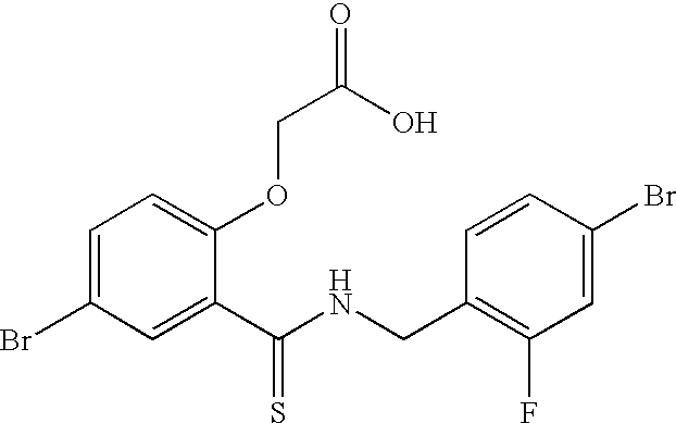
C1=C(Br)C=C(C(NCC2=C(F)C=C(Br)C=C2)=S)C(OCC(=O)O)=C1
